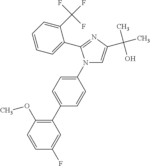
N1(C2=CC=C(C3=C(OC)C=CC(F)=C3)C=C2)C=C(C(C)(O)C)N=C1C1=CC=CC=C1C(F)(F)F
